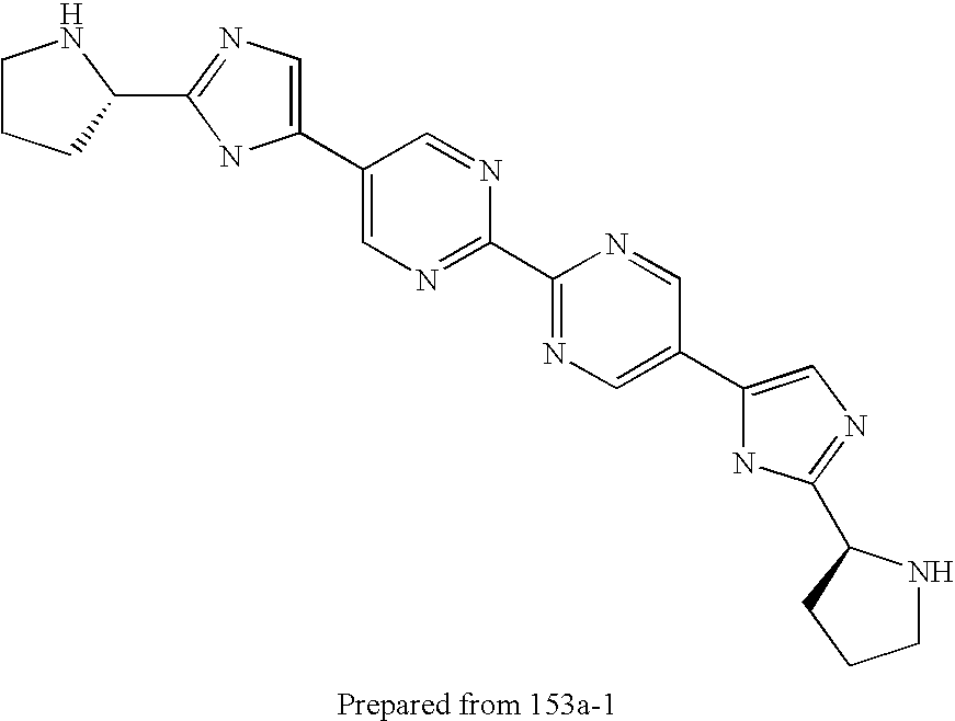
C1(C2=CN=C(C3CCCN3)N2)=CN=C(C2=NC=C(C3=CN=C(C4NCCC4)N3)C=N2)N=C1
